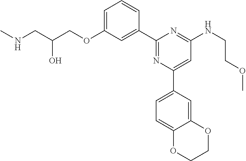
C1=C(OCC(CNC)O)C=C(C2=NC(C3=CC=C4C(=C3)OCCO4)=CC(NCCOC)=N2)C=C1
